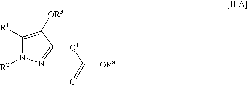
C1([R1])=C([OR3])C([Q1]C([ORa])=O)=NN1[R2]
